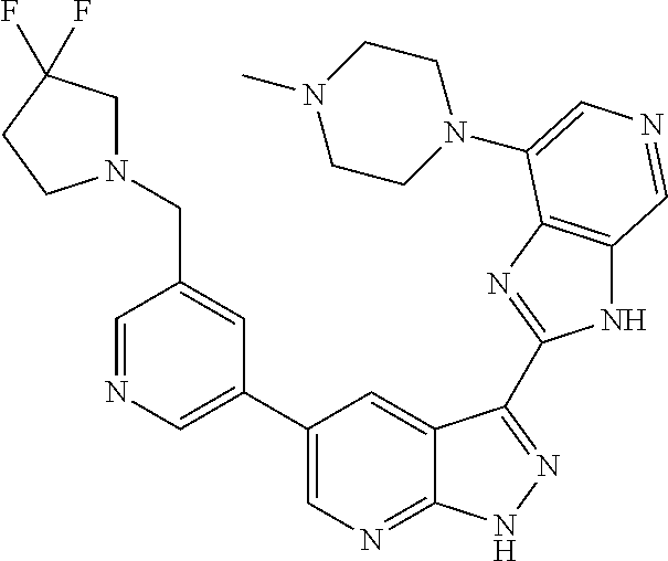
C1(C2=CN=CC(CN3CC(F)(F)CC3)=C2)=CN=C2C(=C1)C(C1=NC3=C(N1)C=NC=C3N1CCN(C)CC1)=NN2
